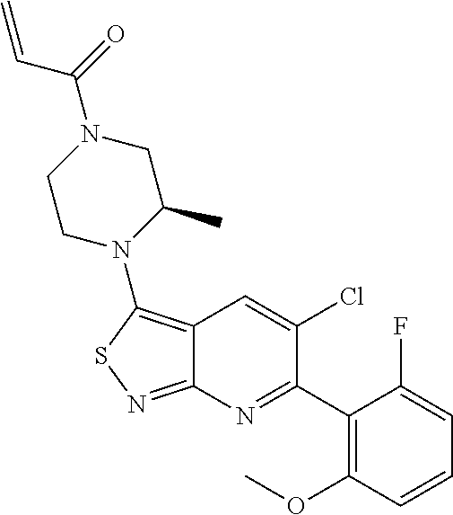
C12=C(N3C(C)CN(C(C=C)=O)CC3)SN=C1N=C(C1=C(OC)C=CC=C1F)C(Cl)=C2
